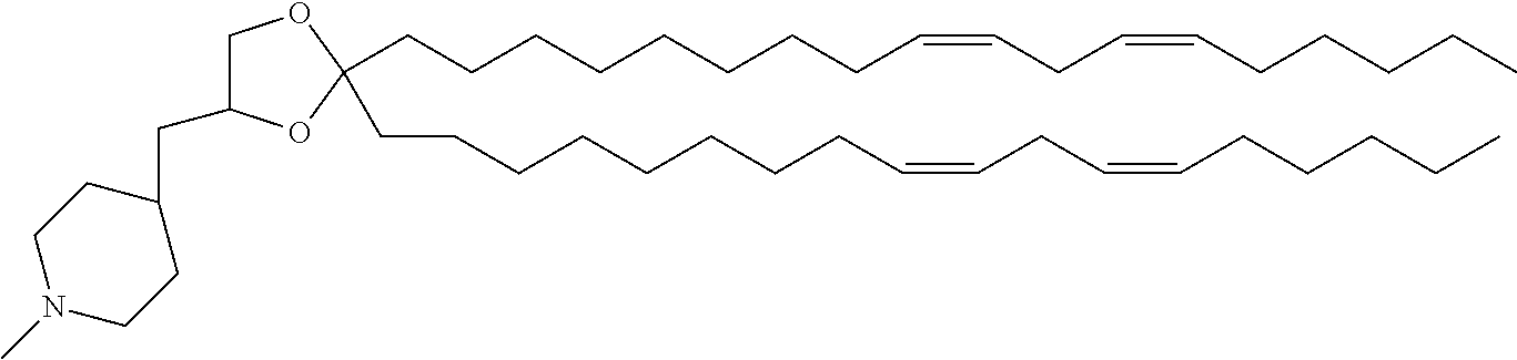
C(CCCCCCCC=CCC=CCCCCC)C1(CCCCCCCCC=CCC=CCCCCC)OC(CC2CCN(C)CC2)CO1
